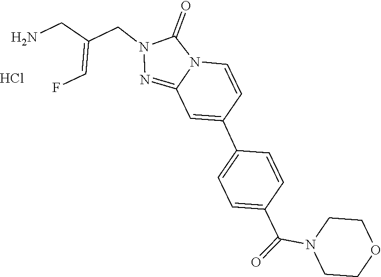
C1CN(C(C2=CC=C(C3=CC4=NN(CC(=CF)CN)C(=O)N4C=C3)C=C2)=O)CCO1.Cl
